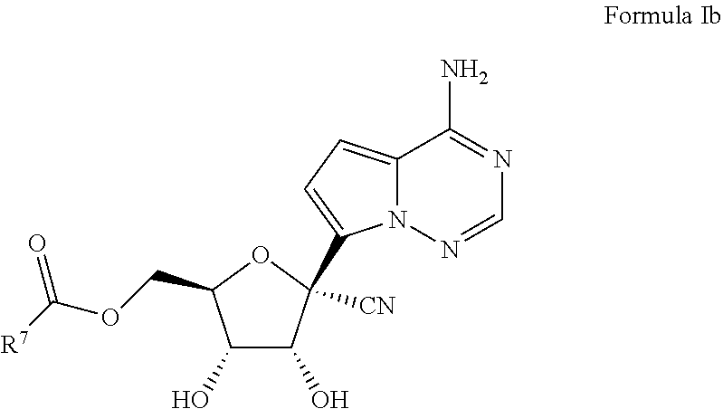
C1(O)C(O)C([CN])(C2=CC=C3N2N=CN=C3N)OC1COC(=O)[R7]
